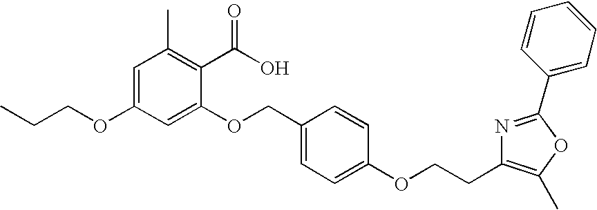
C1=C(OCCC)C=C(OCC2=CC=C(OCCC3=C(C)OC(C4=CC=CC=C4)=N3)C=C2)C(C(O)=O)=C1C
